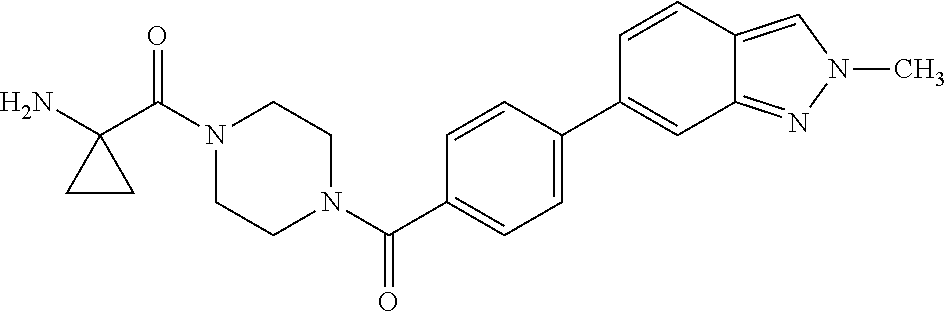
NC1(C(N2CCN(C(=O)C3=CC=C(C4=CC5=NN(C)C=C5C=C4)C=C3)CC2)=O)CC1
